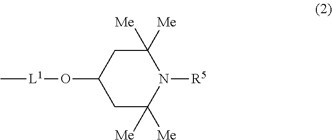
C[L1]OC1CC([Me])([Me])N([R5])C([Me])([Me])C1
